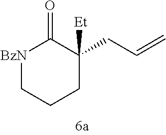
[BzN]1CCCC([Et])(CC=C)C1=O
